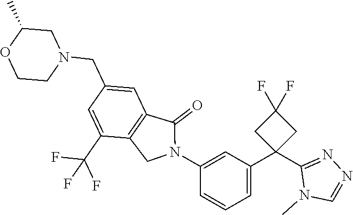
C1(CN2CC(C)OCC2)=CC2=C(C(C(F)(F)F)=C1)CN(C1=CC(C3(C4=NN=CN4C)CC(F)(F)C3)=CC=C1)C2=O
